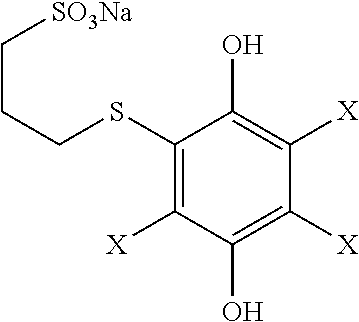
C1(SCCC[SO3Na])=C([X])C(O)=C([X])C([X])=C1O
